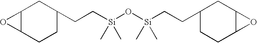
C([Si](O[Si](CCC1CCC2C(C1)O2)(C)C)(C)C)CC1CCC2C(C1)O2
